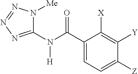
C1(C(N(C2=NN=NN2[Me])[H])=O)=CC=C([Z])C([Y])=C1[X]
